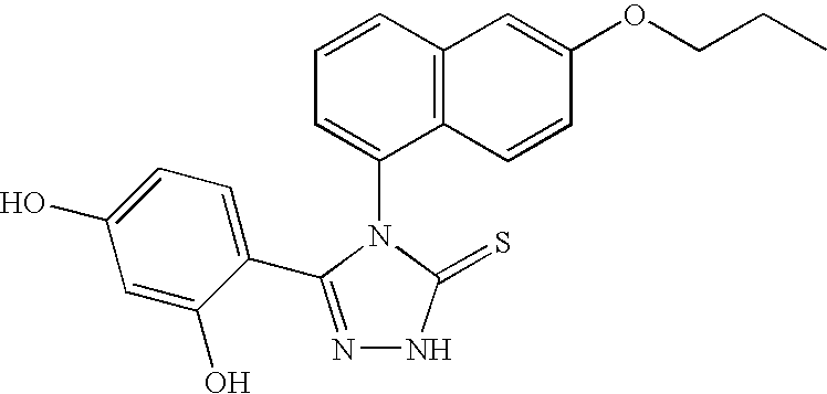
C1(N2C(=S)NN=C2C2=CC=C(O)C=C2O)=CC=CC2=C1C=CC(OCCC)=C2
